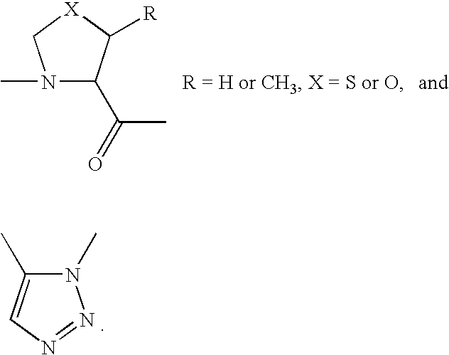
N1(C)C(C)=CN=N1.N1(C)C(C(=O)C)C([R])[X]C1
